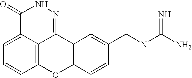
C1=C2C3=C(C=C1)OC1=C(C3=NNC2=O)C=C(CNC(N)=N)C=C1
